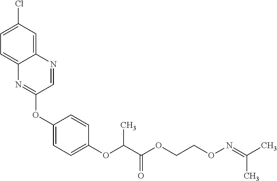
C12=CC(Cl)=CC=C1N=C(OC1=CC=C(OC(C(OCCON=C(C)C)=O)C)C=C1)C=N2
